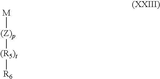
[(Z)p]([(R5)t][R6])[M]
